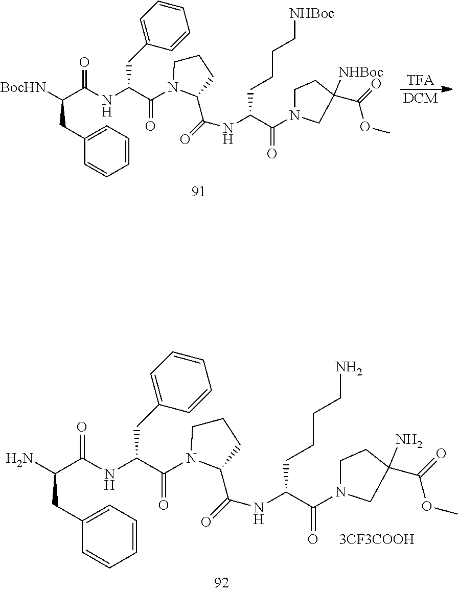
C(C(C(=O)N1CCCC1C(=O)NC(C(=O)N1CCC(C(=O)OC)([NHBoc])C1)CCCC[NHBoc])NC(C(CC1=CC=CC=C1)[BocHN])=O)C1=CC=CC=C1.C(C(C(=O)N1CCCC1C(=O)NC(C(=O)N1CCC(C(=O)OC)(N)C1)CCCCN)NC(C(CC1=CC=CC=C1)N)=O)C1=CC=CC=C1
